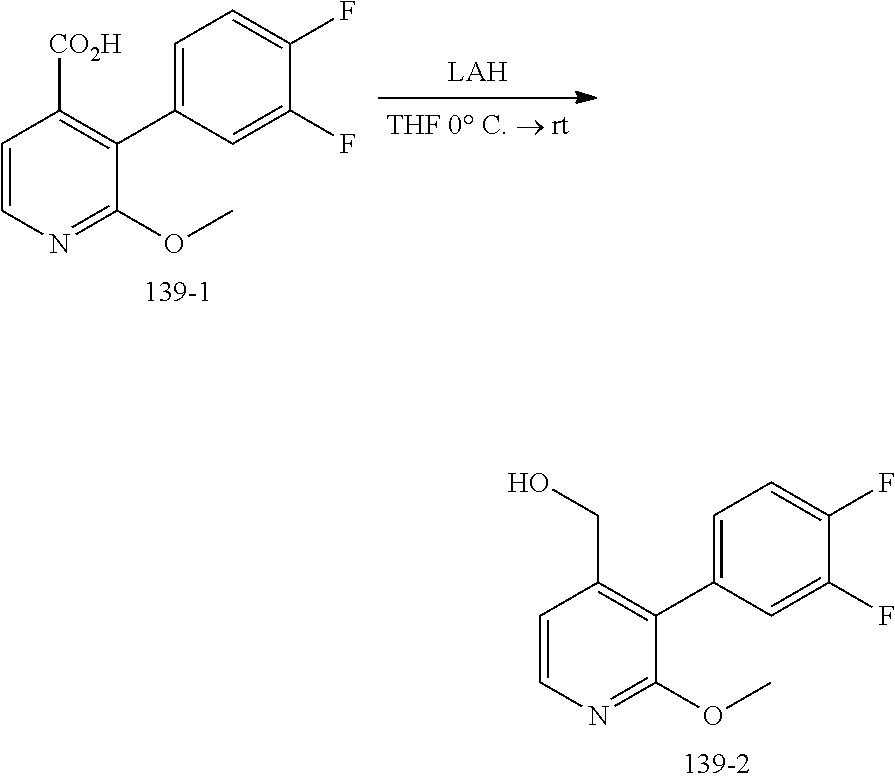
C1=CN=C(OC)C(C2=CC=C(F)C(F)=C2)=C1CO.C1=CN=C(OC)C(C2=CC=C(F)C(F)=C2)=C1[CO2H]
